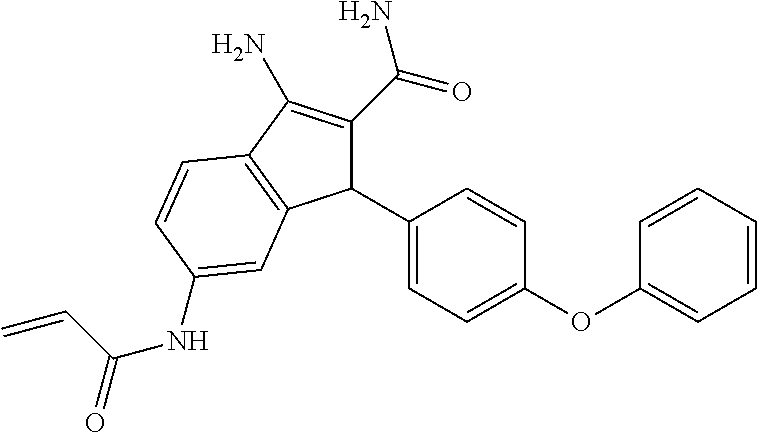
C1=CC=CC=C1OC1=CC=C(C2C(C(=O)N)=C(N)C3=C2C=C(NC(C=C)=O)C=C3)C=C1
